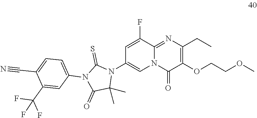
C1=C(F)C2=NC(CC)=C(OCCOC)C(=O)N2C=C1N1C(=S)N(C2=CC=C(C#N)C(C(F)(F)F)=C2)C(=O)C1(C)C
